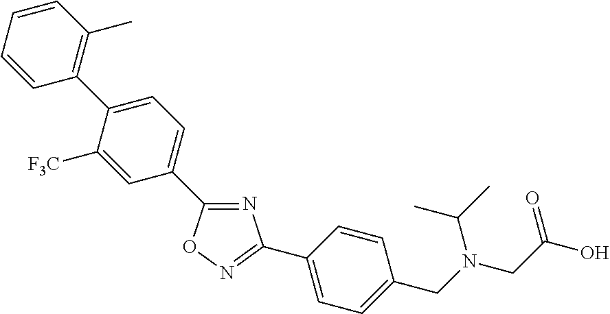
C1=CC=CC(C2=CC=C(C3=NC(C4=CC=C(CN(CC(O)=O)C(C)C)C=C4)=NO3)C=C2[F3C])=C1C
